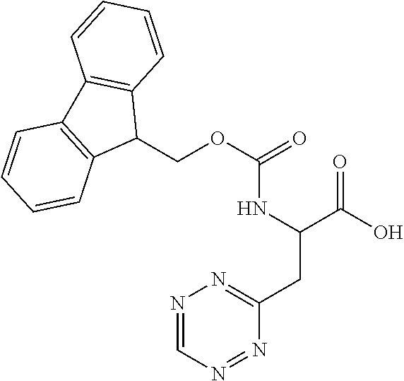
N1=CN=NC(CC(NC(OCC2C3=C(C4=C2C=CC=C4)C=CC=C3)=O)C(O)=O)=N1
